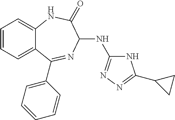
C1=CC=C2C(=C1)NC(=O)C(NC1=NN=C(C3CC3)N1)N=C2C1=CC=CC=C1
